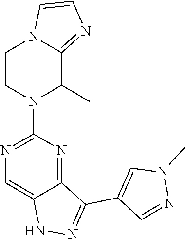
N1(C)C=C(C2=NNC3=CN=C(N4C(C)C5=NC=CN5CC4)N=C23)C=N1
